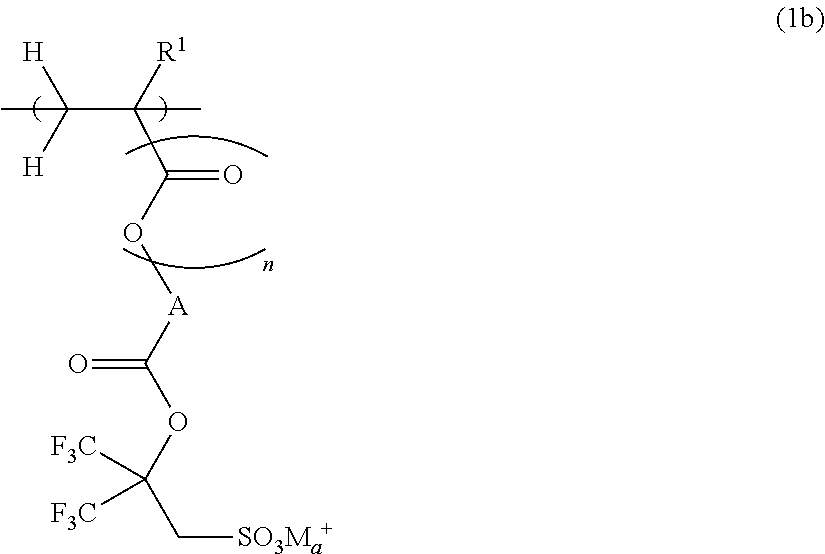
C(C([R1])(C(O[A]C(OC(C[SO3Ma+])([F3C])[F3C])=O)=O)C)([H])([H])C
